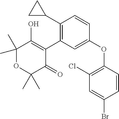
C1(C2CC2)=C(C2=C(O)C(C)(C)OC(C)(C)C2=O)C=C(OC2=C(Cl)C=C(Br)C=C2)C=C1
